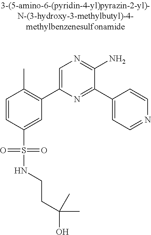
C1=CC(S(=O)(=O)NCCC(C)(O)C)=CC(C2=CN=C(N)C(C3=CC=NC=C3)=N2)=C1C
